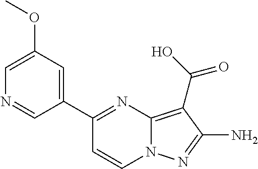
C1(C2=CC(OC)=CN=C2)=NC2=C(C(O)=O)C(N)=NN2C=C1
